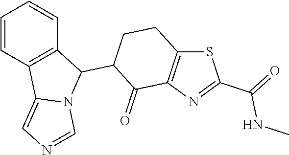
S1C2=C(N=C1C(NC)=O)C(=O)C(C1C3=C(C4=CN=CN14)C=CC=C3)CC2
